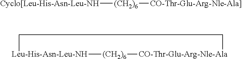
[Cyclo[Leu-His-Asn-Leu-NH][(CH2)6][CO-Thr-Glu-Arg-Nle-Ala]].[Leu-His-Asn-Leu-NH]1[(CH2)6][CO-Thr-Glu-Arg-Nle-Ala]CC1
